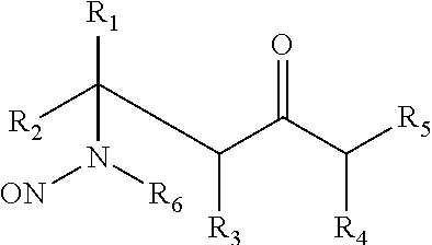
[R1]C(C(C(=O)C([R4])[R5])[R3])([R2])N([ON])[R6]
